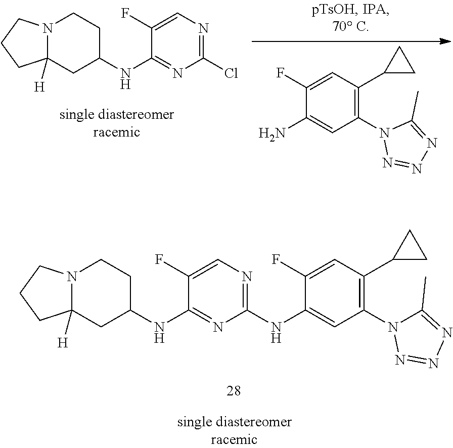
C1(NC2=NC=C(F)C(NC3CCN4CCCC4([H])C3)=N2)=CC(N2C(C)=NN=N2)=C(C2CC2)C=C1F.C1(F)=CN=C(Cl)N=C1NC1CCN2CCCC2([H])C1.NC1=CC(N2N=NN=C2C)=C(C2CC2)C=C1F
